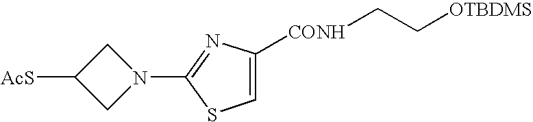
C1([AcS])CN(C2=NC([CONH]CC[OTBDMS])=CS2)C1
